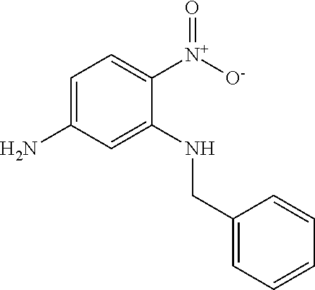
NC1=CC=C([N+]([O-])=O)C(NCC2=CC=CC=C2)=C1
